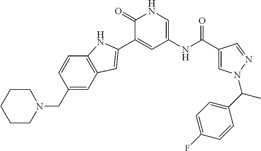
C1(=O)C(C2=CC3=C(C=CC(CN4CCCCC4)=C3)N2)=CC(NC(C2=CN(C(C3=CC=C(F)C=C3)C)N=C2)=O)=CN1
